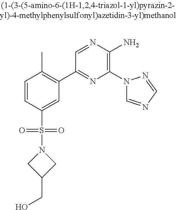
C1=CC(S(=O)(=O)N2CC(CO)C2)=CC(C2=NC(N3C=NC=N3)=C(N)N=C2)=C1C
